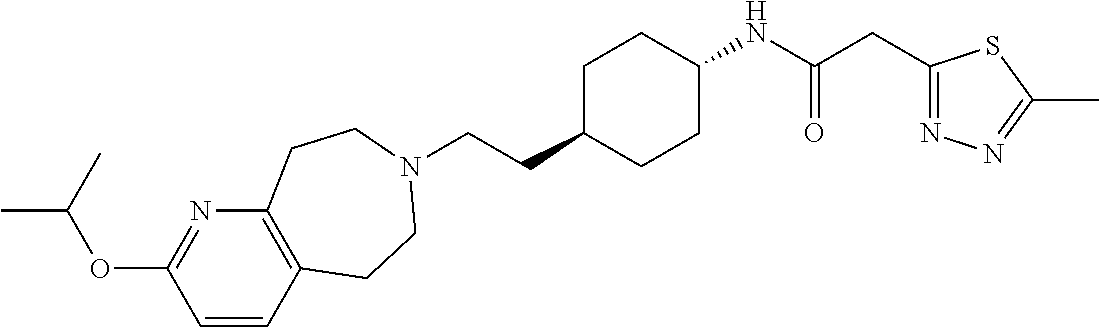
C(CC1CCC(NC(CC2=NN=C(C)S2)=O)CC1)N1CCC2=C(N=C(OC(C)C)C=C2)CC1
